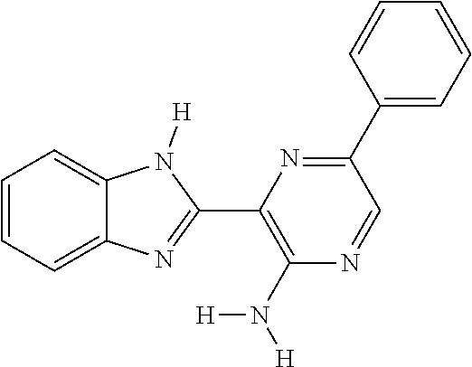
C1=CC=C2C(=C1)N([H])C(C1=C(N([H])[H])N=CC(C3=CC=CC=C3)=N1)=N2
